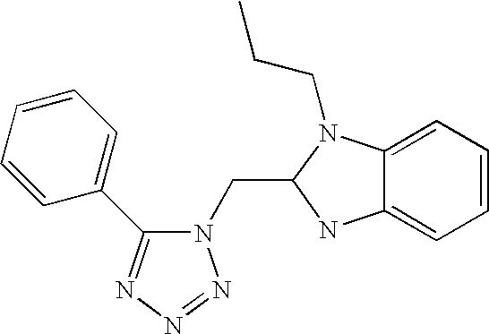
N1(CC2N(CCC)C3=CC=CC=C3N2)C(C2=CC=CC=C2)=NN=N1
